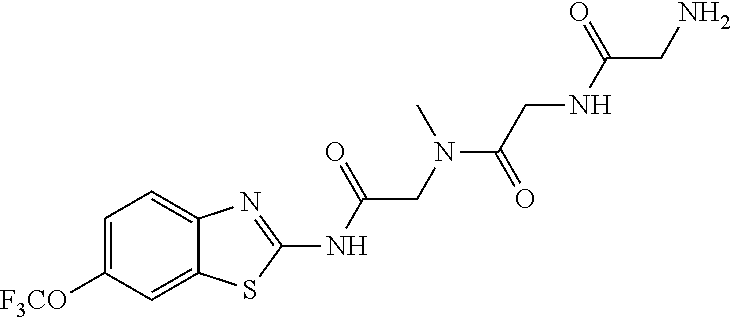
C1=C([F3CO])C=C2C(=C1)N=C(NC(CN(C(CNC(CN)=O)=O)C)=O)S2
